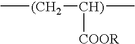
C[(CH2][CH)](C)[COOR]
